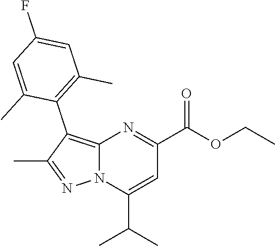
N12C(=C(C3=C(C)C=C(F)C=C3C)C(C)=N1)N=C(C(OCC)=O)C=C2C(C)C
